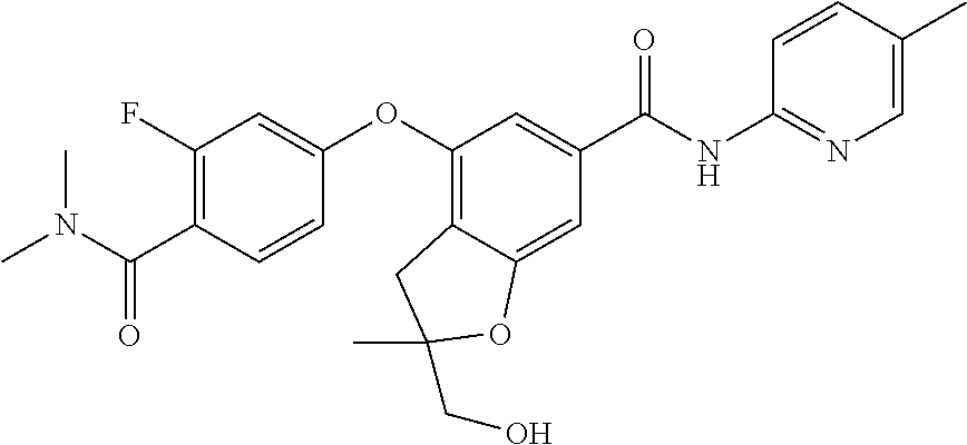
C1(F)=C(C(N(C)C)=O)C=CC(OC2=C3C(=CC(C(NC4=NC=C(C)C=C4)=O)=C2)OC(CO)(C)C3)=C1
